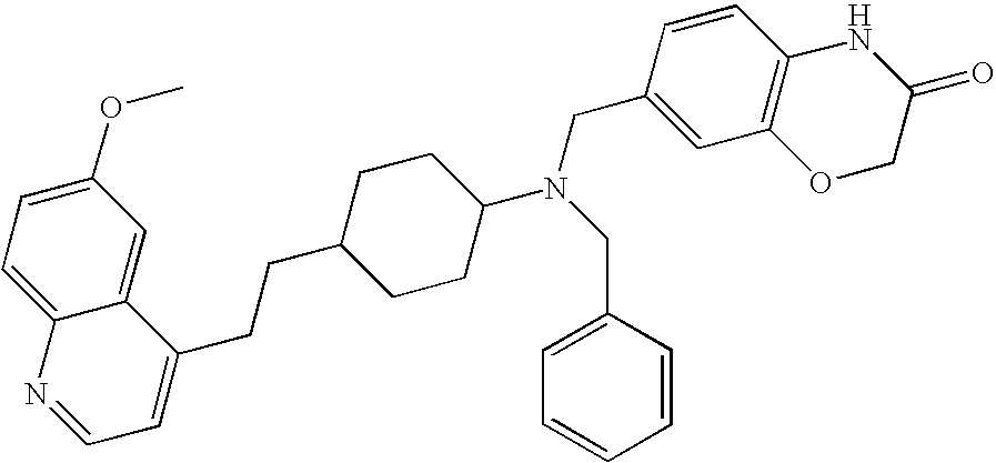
C1=C(OC)C=C2C(=C1)N=CC=C2CCC1CCC(N(CC2=CC=CC=C2)CC2=CC3=C(C=C2)NC(=O)CO3)CC1
